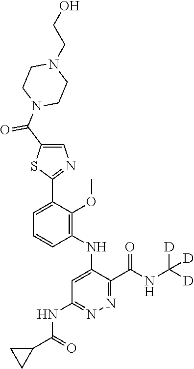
C1=C(C2=NC=C(C(N3CCN(CCO)CC3)=O)S2)C(OC)=C(NC2=CC(NC(C3CC3)=O)=NN=C2C(NC([D])([D])[D])=O)C=C1
